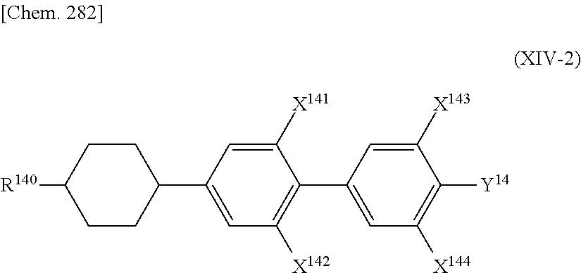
C1CC(C2=CC([X142])=C(C3=CC([X144])=C([Y14])C([X143])=C3)C([X141])=C2)CCC1[R140]
